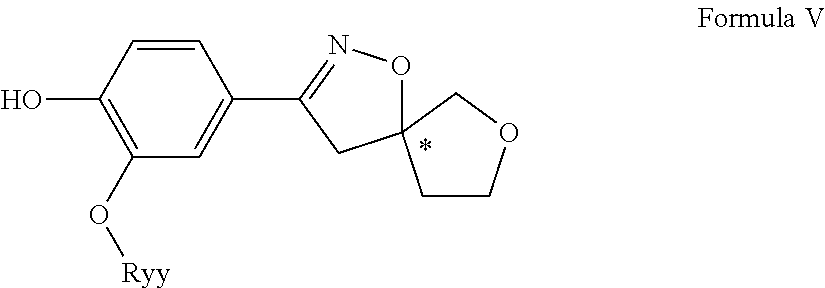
C1=CC(O)=C(O[Ryy])C=C1C1=NOC2(C1)CCOC2
